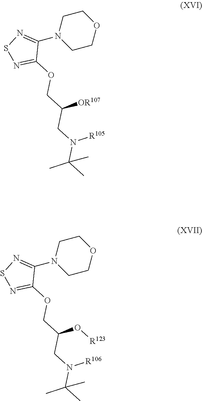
C1CN(C2=NSN=C2OCC(CN(C(C)(C)C)[R105])[OR107])CCO1.C1CN(C2=NSN=C2OCC(CN(C(C)(C)C)[R106])O[R123])CCO1
